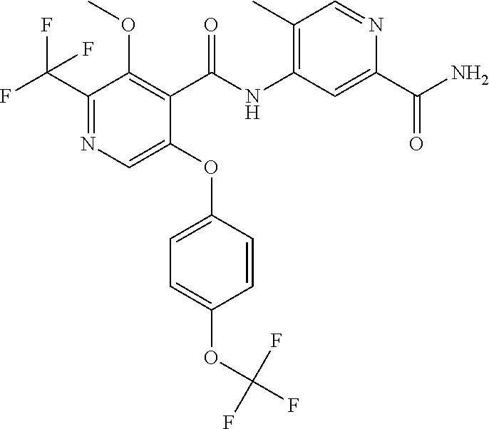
C1(OC2=CC=C(OC(F)(F)F)C=C2)=CN=C(C(F)(F)F)C(OC)=C1C(NC1=C(C)C=NC(C(N)=O)=C1)=O
